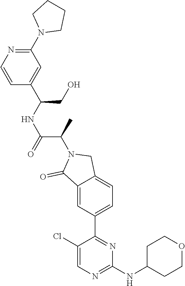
C1(N2CCCC2)=NC=CC(C(CO)NC(C(C)N2C(=O)C3=CC(C4=NC(NC5CCOCC5)=NC=C4Cl)=CC=C3C2)=O)=C1
